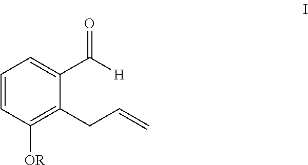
C1=CC([OR])=C(CC=C)C(C([H])=O)=C1
